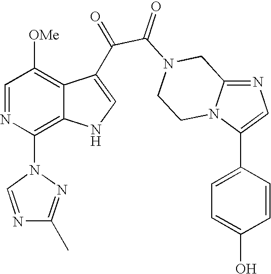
N1=C2N(C(C3=CC=C(O)C=C3)=C1)CCN(C(=O)C(=O)C1=CNC3=C(N4N=C(C)N=C4)N=CC([OMe])=C31)C2
